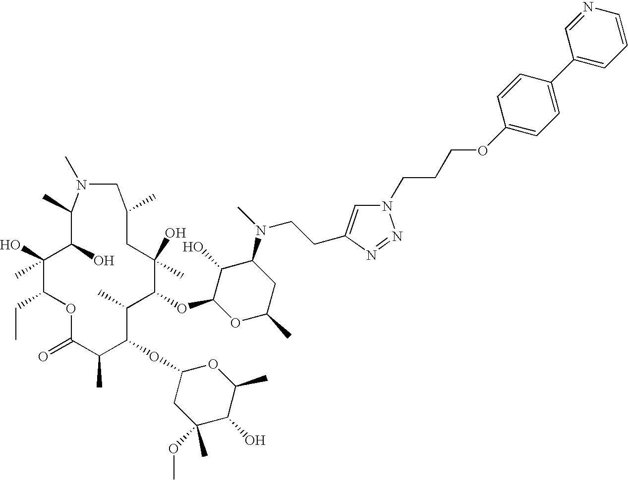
C1(O)(C)C(CC)OC(=O)C(C)C(OC2CC(OC)(C)C(O)C(C)O2)C(C)C(OC2C(O)C(N(CCC3=CN(CCCOC4=CC=C(C5=CC=CN=C5)C=C4)N=N3)C)CC(C)O2)C(C)(O)CC(C)CN(C)C(C)C1O
